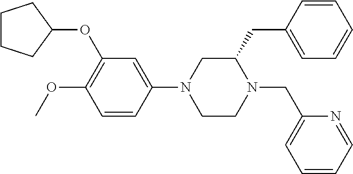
C1CCC(OC2=C(OC)C=CC(N3CCN(CC4=CC=CC=N4)C(CC4=CC=CC=C4)C3)=C2)C1
